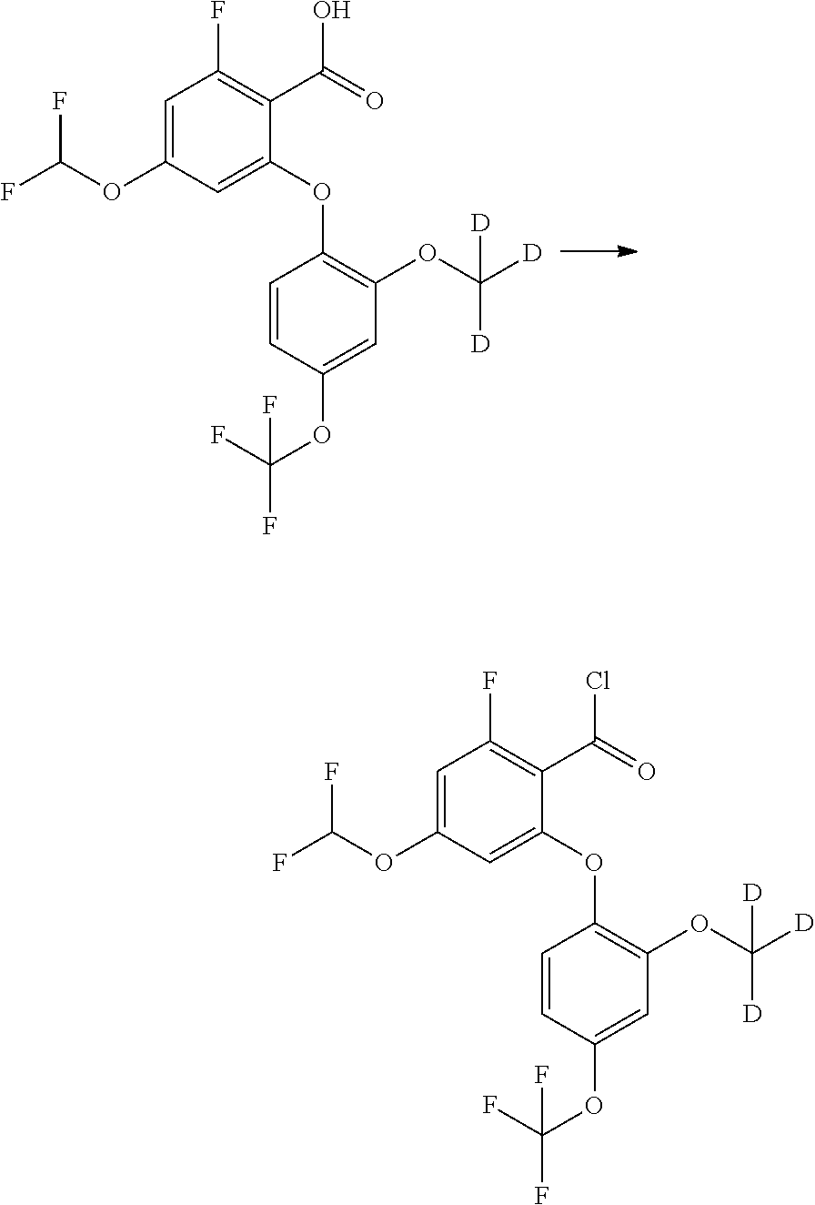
C1=C(OC(F)F)C=C(OC2=C(OC([D])([D])[D])C=C(OC(F)(F)F)C=C2)C(C(=O)O)=C1F.C1=C(OC(F)F)C=C(OC2=C(OC([D])([D])[D])C=C(OC(F)(F)F)C=C2)C(C(=O)Cl)=C1F
